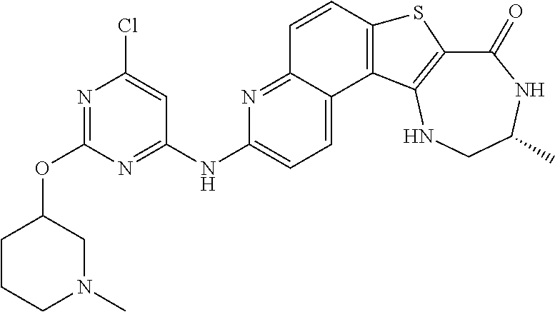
C1(=O)C2=C(NCC(C)N1)C1=C(S2)C=CC2=NC(NC3=NC(OC4CCCN(C)C4)=NC(Cl)=C3)=CC=C12
